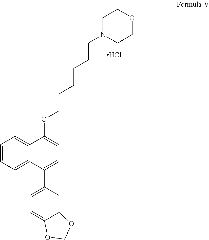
C1=C2C(OCCCCCCN3CCOCC3)=CC=C(C3=CC=C4C(=C3)OCO4)C2=CC=C1.Cl
